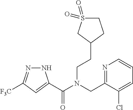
N1N=C([F3C])C=C1C(N(CC1=NC=CC=C1Cl)CCC1CCS(=O)(=O)C1)=O
